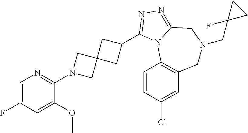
C1(F)=CN=C(N2CC3(C2)CC(C2=NN=C4N2C2=C(CN(CC5(F)CC5)C4)C=C(Cl)C=C2)C3)C(OC)=C1
